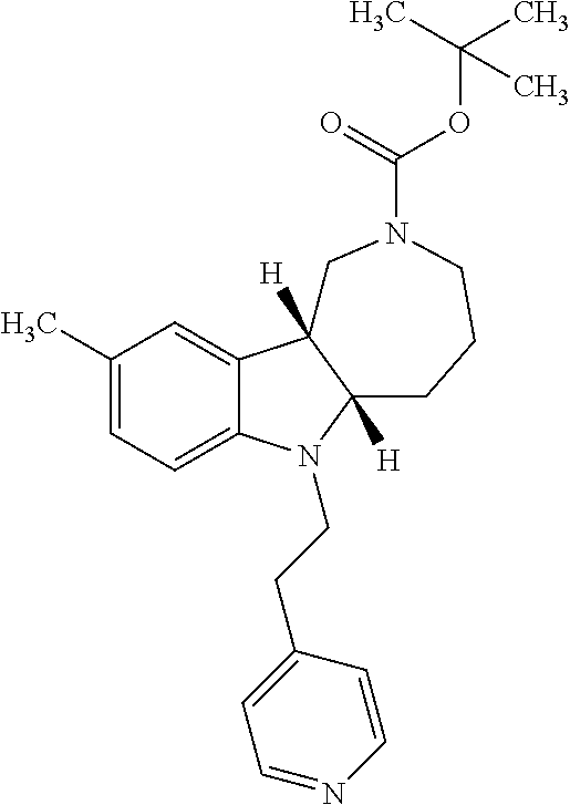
C1(C)=CC=C2C(=C1)C1([H])C([H])(N2CCC2=CC=NC=C2)CCCN(C(OC(C)(C)C)=O)C1
